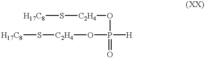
[H17C8]S[C2H4]OP([H])(O[C2H4]S[H17C8])=O
